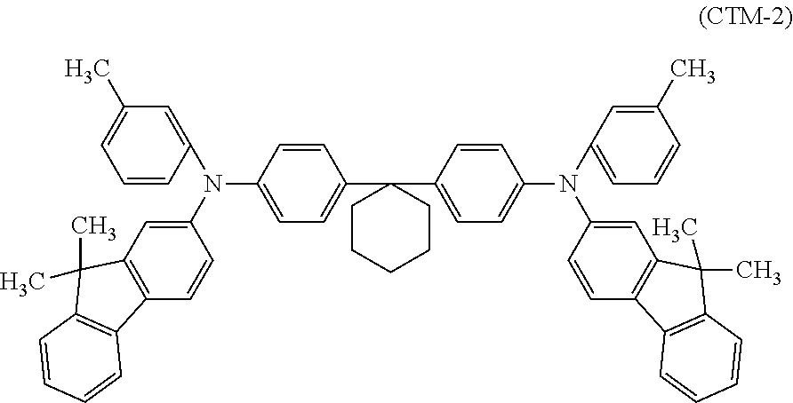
C1(N(C2=CC3=C(C=C2)C2=C(C=CC=C2)C3(C)C)C2=CC(C)=CC=C2)=CC=C(C2(C3=CC=C(N(C4=CC5=C(C=C4)C4=C(C=CC=C4)C5(C)C)C4=CC=CC(C)=C4)C=C3)CCCCC2)C=C1
